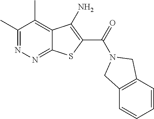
C1(C)=NN=C2C(=C1C)C(N)=C(C(=O)N1CC3=C(C=CC=C3)C1)S2
